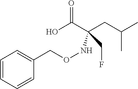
C1=CC=CC(CONC(CC(C)C)(C(O)=O)CF)=C1
